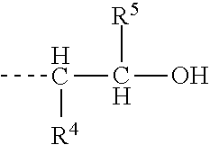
CC(C([R5])O)[R4]
